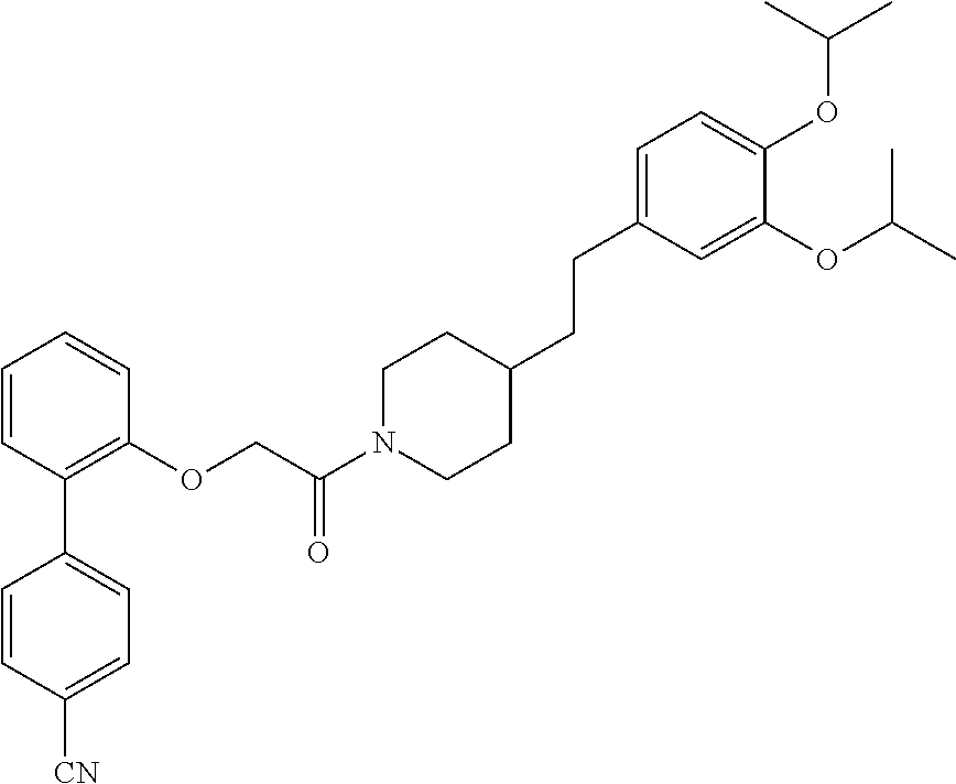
C1=CC(C2=CC=C([CN])C=C2)=C(OCC(N2CCC(CCC3=CC=C(OC(C)C)C(OC(C)C)=C3)CC2)=O)C=C1
